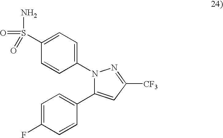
C1=CC(N2C(C3=CC=C(F)C=C3)=CC([CF3])=N2)=CC=C1S(N)(=O)=O
